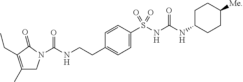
C1=C(S(NC(NC2CCC([Me])CC2)=O)(=O)=O)C=CC(CCNC(=O)N2CC(C)=C(CC)C2=O)=C1
